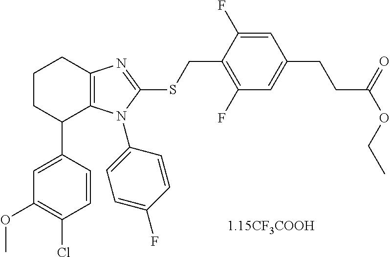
C1(C2=CC(OC)=C(Cl)C=C2)C2=C(N=C(SCC3=C(F)C=C(CCC(OCC)=O)C=C3F)N2C2=CC=C(F)C=C2)CCC1
